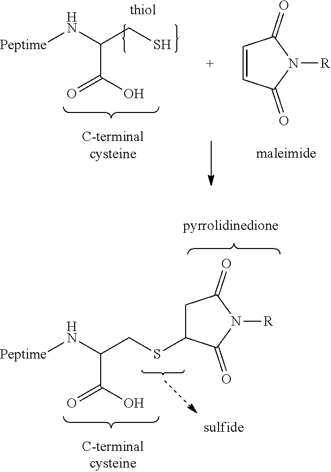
[Peptime]NC(CS)C(O)=O.C1=CC(=O)N([R])C1=O.[Peptime]NC(CSC1CC(=O)N([R])C1=O)C(O)=O
